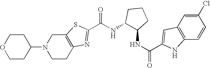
N1(C2CCOCC2)CCC2=C(C1)SC(C(NC1C(NC(=O)C3=CC4=C(C=CC(Cl)=C4)N3)CCC1)=O)=N2
